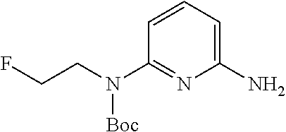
FCCN(C1=NC(N)=CC=C1)[Boc]
